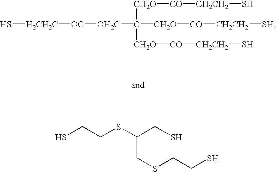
S[H2CH2C][OC][OH2C]C([CH2O][CO][CH2CH2]S)([CH2O][CO][CH2CH2][SH])[CH2O][CO][CH2CH2]S.SCCSC(CS)CSCC[SH]
